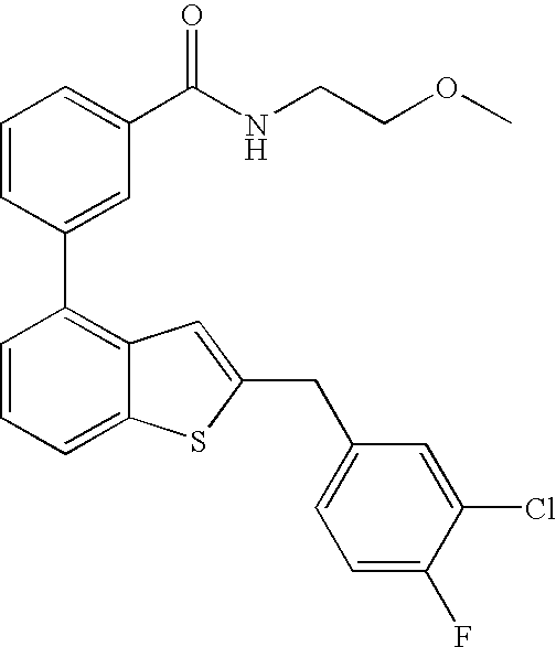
C1=CC(C2=C3C(=CC=C2)SC(CC2=CC=C(F)C(Cl)=C2)=C3)=CC(C(NCCOC)=O)=C1
